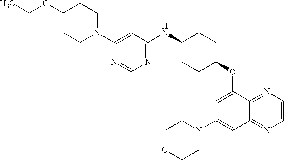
C1(N2CCC(OCC)CC2)=CC(NC2CCC(OC3=CC(N4CCOCC4)=CC4=NC=CN=C34)CC2)=NC=N1
